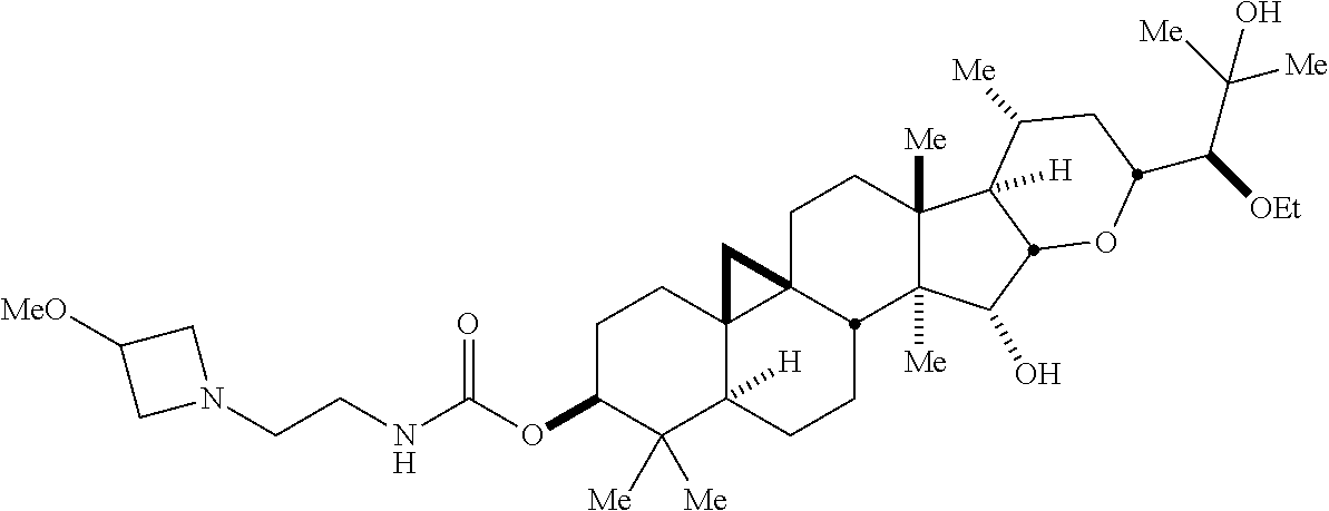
C1C(OC(NCCN2CC([MeO])C2)=O)C([Me])([Me])C2([H])C3(C1)C1(CCC4([Me])C([Me])(C(O)C5C4([H])C([Me])CC(C([OEt])C([Me])([Me])O)O5)C1CC2)C3
